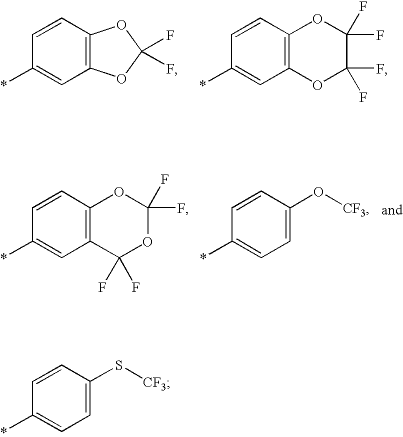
C1=CC(*)=CC2=C1OC(F)(F)O2.C1=CC(*)=CC2=C1OC(F)(F)C(F)(F)O2.C1=CC(*)=CC=C1S[CF3].C1=CC(*)=CC2=C1OC(F)(F)OC2(F)F.C1=CC(*)=CC=C1O[CF3]
